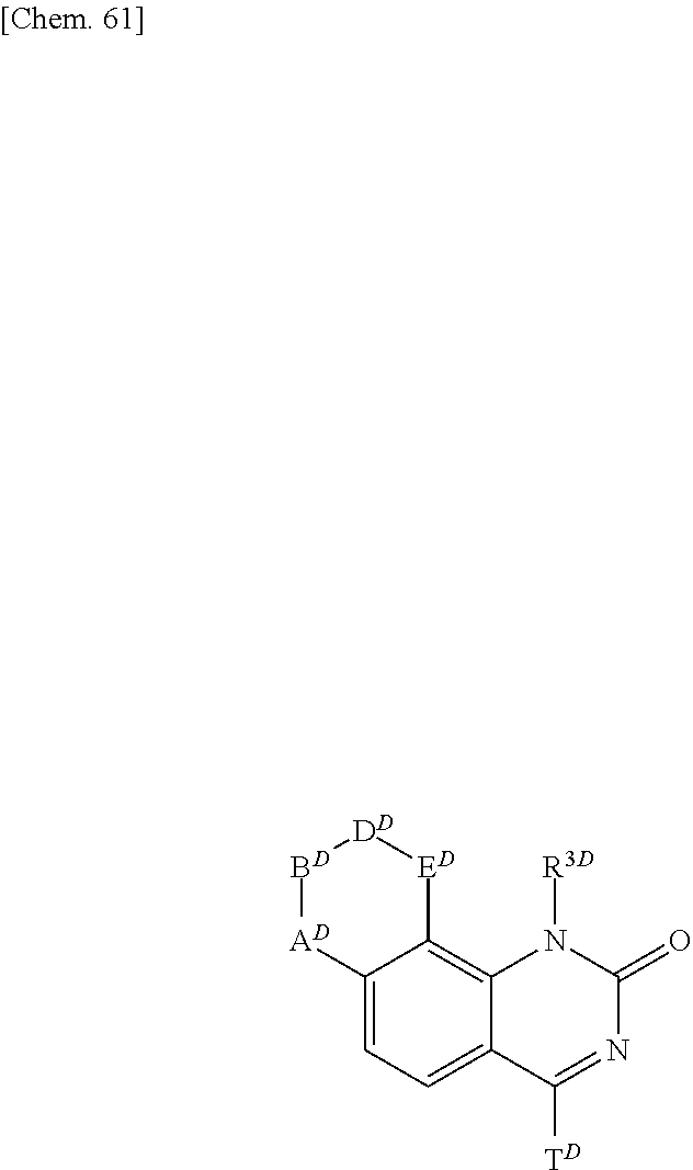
C12=CC=C3C(=C1[ED][DD][BD][AD]2)N([R3D])C(=O)N=C3[TD]
